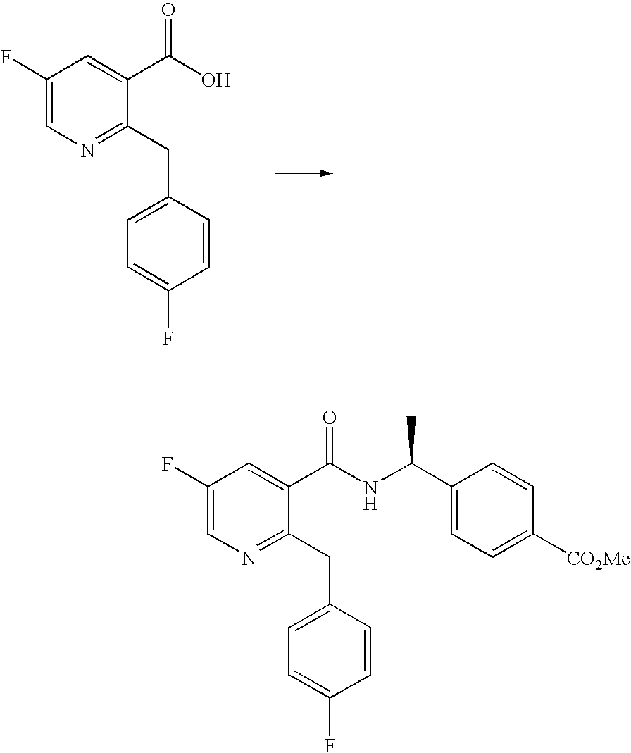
C1(F)=CN=C(CC2=CC=C(F)C=C2)C(C(O)=O)=C1.C1(F)=CN=C(CC2=CC=C(F)C=C2)C(C(NC(C2=CC=C([CO2Me])C=C2)C)=O)=C1
